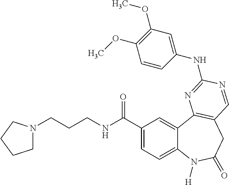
C1(C(NCCCN2CCCC2)=O)=CC=C2C(=C1)C1=C(CC(=O)N2[H])C=NC(NC2=CC(OC)=C(OC)C=C2)=N1
